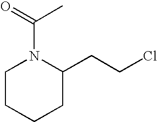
C1CCCC(CCCl)N1C(=O)C
